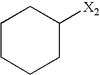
C1CCCC([X2])C1
